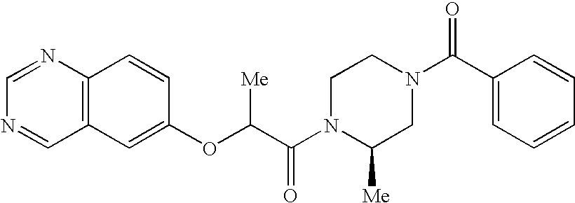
C12=C(C=CC(OC(C(N3C([Me])CN(C(C4=CC=CC=C4)=O)CC3)=O)[Me])=C1)N=CN=C2
